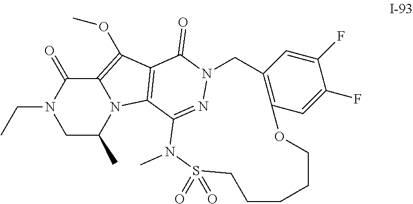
C12=C(OC)C3=C(N1C(C)CN(CC)C2=O)C1=NN(C3=O)CC2=C(C=C(F)C(F)=C2)OCCCCCS(=O)(=O)N1C
